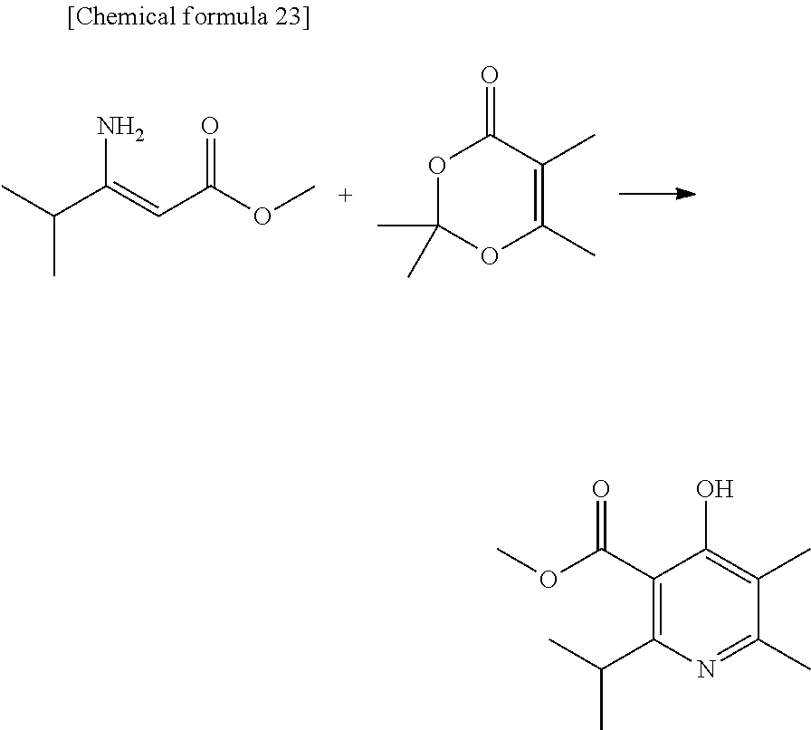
CC(C(=CC(OC)=O)N)C.O1C(C)(C)OC(C)=C(C)C1=O.C1(C(OC)=O)=C(C(C)C)N=C(C)C(C)=C1O
